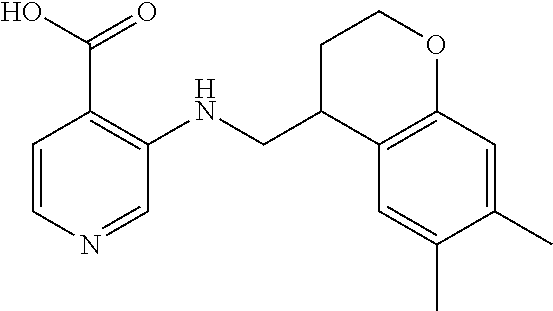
C1=CN=CC(NCC2C3=C(OCC2)C=C(C)C(C)=C3)=C1C(O)=O
